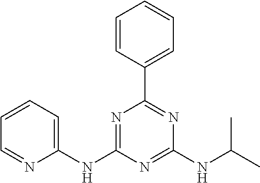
C1=CC(C2=NC(NC(C)C)=NC(NC3=CC=CC=N3)=N2)=CC=C1
